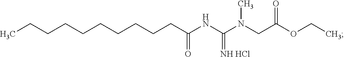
CCCCCCCCCCC(=O)NC(N(CC(OCC)=O)C)=[NH HCl]
